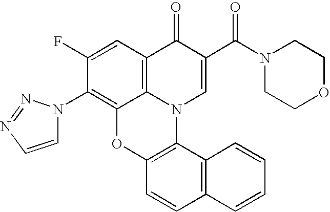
C1(F)=CC2=C3C(=C1N1C=CN=N1)OC1=C(N3C=C(C(N3CCOCC3)=O)C2=O)C2=C(C=C1)C=CC=C2
